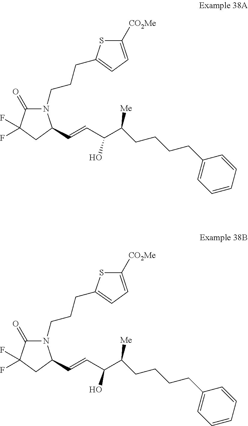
C1(=O)C(F)(F)CC(C=CC(C(CCCCC2=CC=CC=C2)[Me])O)N1CCCC1=CC=C([CO2Me])S1.C1(=O)C(F)(F)CC(C=CC(C(CCCCC2=CC=CC=C2)[Me])O)N1CCCC1=CC=C([CO2Me])S1
